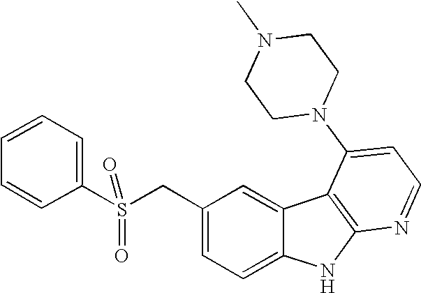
C1(CS(C2=CC=CC=C2)(=O)=O)=CC=C2C(=C1)C1=C(N2)N=CC=C1N1CCN(C)CC1
